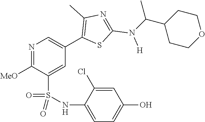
N1=C([MeO])C(S(NC2=CC=C(O)C=C2Cl)(=O)=O)=CC(C2=C(C)N=C(N([H])C(C3CCOCC3)C)S2)=C1
